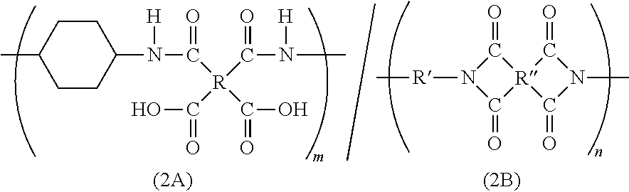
CC1CCC(N(C([R](C(=O)O)(C(=O)N(C)[H])C(=O)O)=O)[H])CC1.[R](N1C(=O)[R]2(C1=O)C(=O)N(C)C2=O)C
